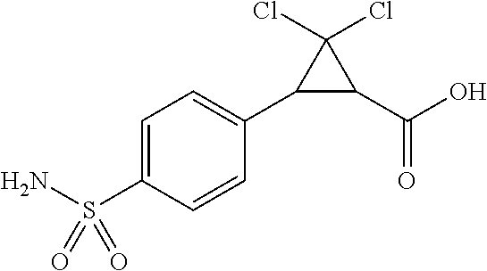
C1=C(S(N)(=O)=O)C=CC(C2C(C(O)=O)C2(Cl)Cl)=C1
